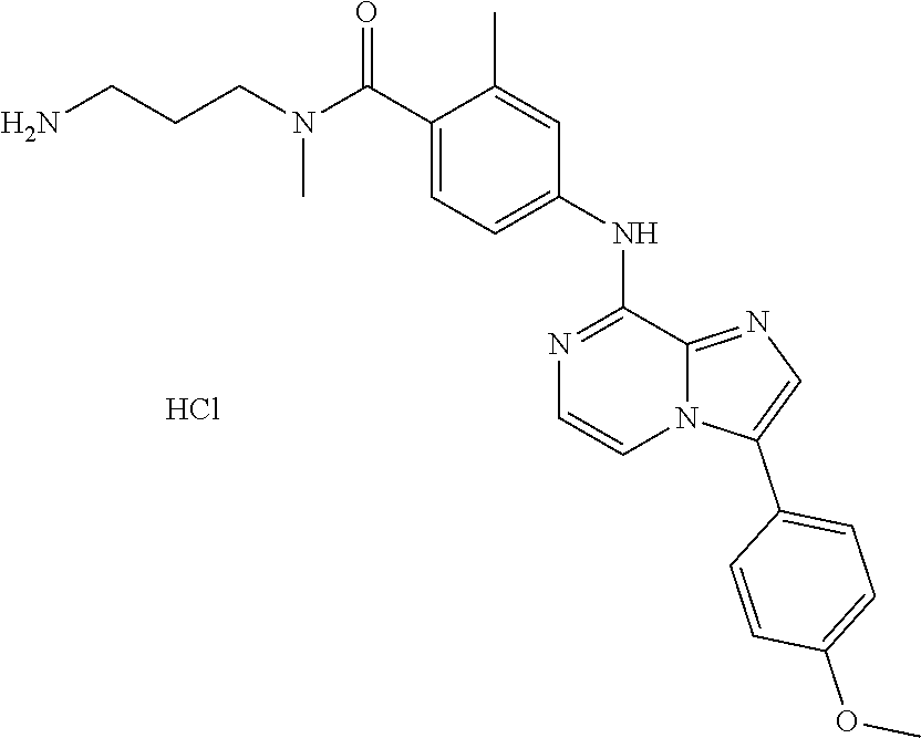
C12=NC=C(C3=CC=C(OC)C=C3)N1C=CN=C2NC1=CC=C(C(N(CCCN)C)=O)C(C)=C1.Cl
